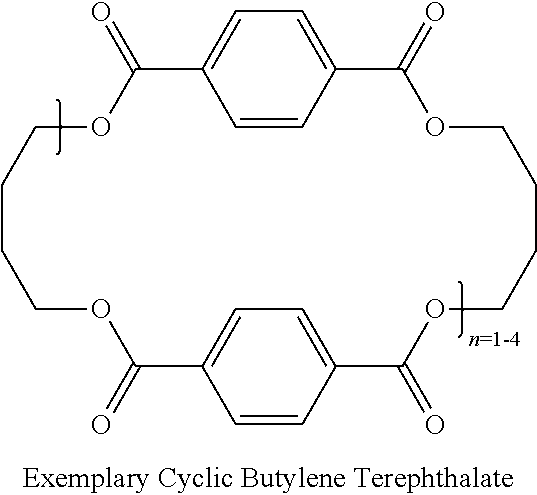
C1=CC2=CC=C1C(=O)OCCCCOC(=O)C1=CC=C(C=C1)C(=O)OCCCCOC2=O
